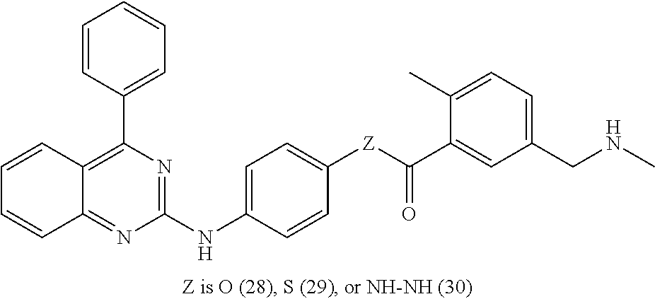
C1=CC2=C(C3=CC=CC=C3)N=C(NC3=CC=C([Z]C(C4=CC(CNC)=CC=C4C)=O)C=C3)N=C2C=C1
